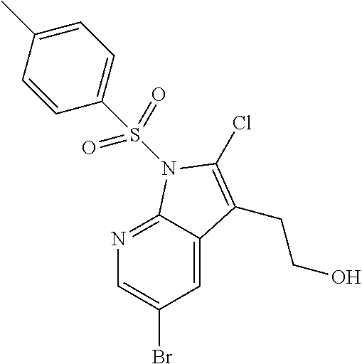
C1=C(C)C=CC(S(=O)(=O)N2C3=NC=C(Br)C=C3C(CCO)=C2Cl)=C1
